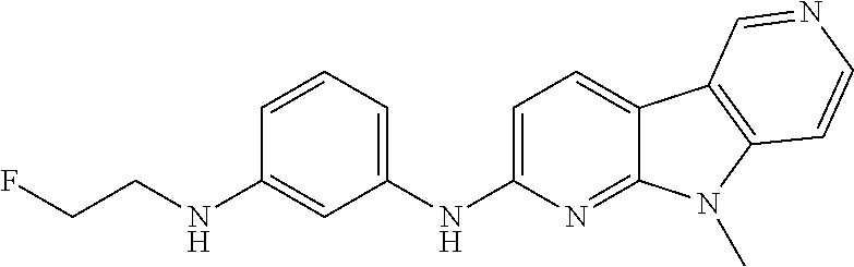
N(C1=CC=C2C(=N1)N(C)C1=C2C=NC=C1)C1=CC=CC(NCCF)=C1
